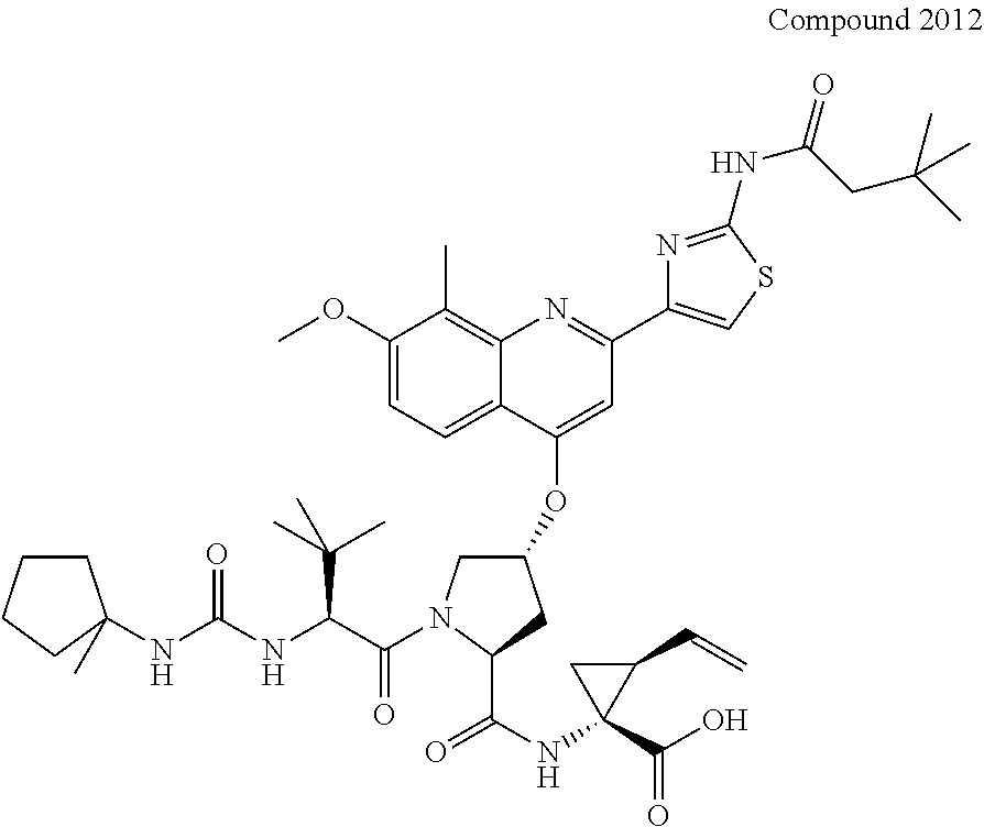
C1CCCC1(NC(NC(C(=O)N1CC(OC2=CC(C3=CSC(NC(=O)CC(C)(C)C)=N3)=NC3=C(C)C(OC)=CC=C23)CC1C(NC1(C(O)=O)C(C=C)C1)=O)C(C)(C)C)=O)C
